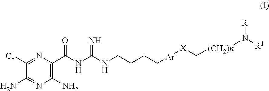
C1(Cl)=NC(C(NC(NCCCC[Ar][X]C[(CH2)n]N([R1])[R])=N)=O)=C(N)N=C1N
